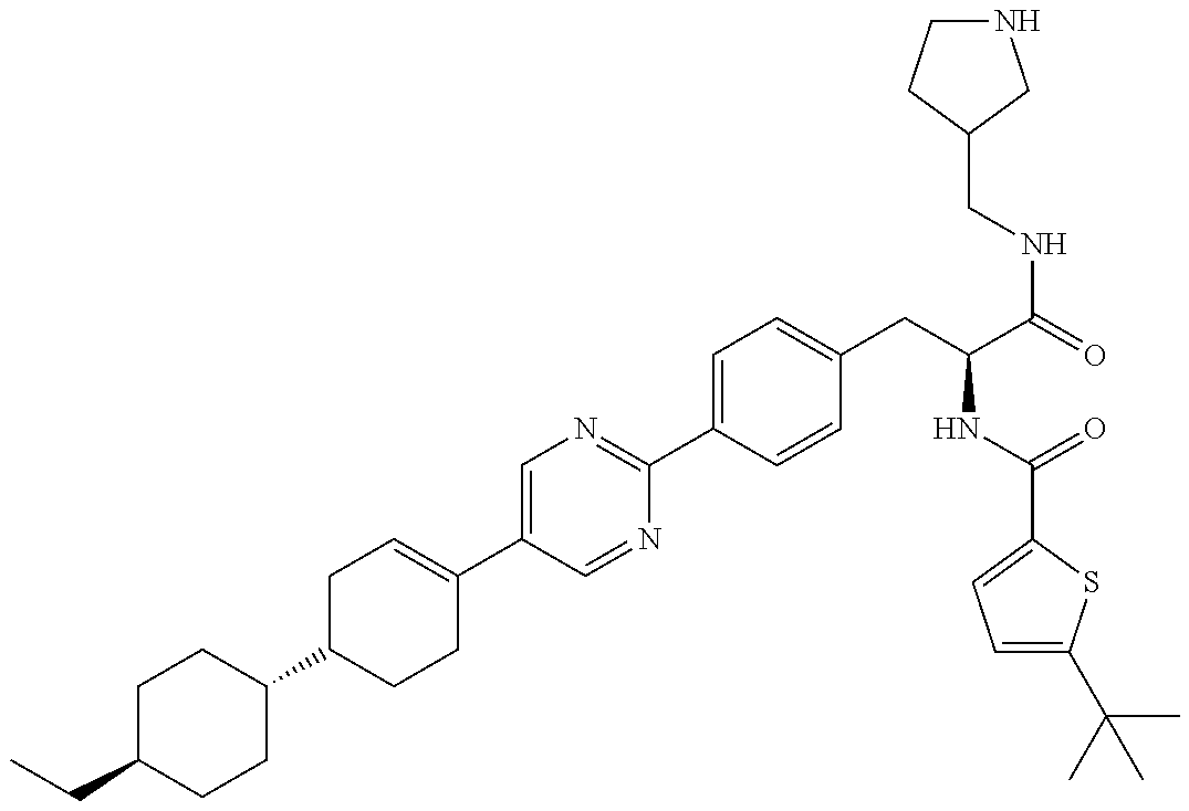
C(C1CCC(C2CCC(C3=CN=C(C4=CC=C(CC(NC(=O)C5=CC=C(C(C)(C)C)S5)C(=O)NCC5CCNC5)C=C4)N=C3)=CC2)CC1)C
